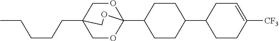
C(CCCC)C12COC(C3CCC(C4CCC([CF3])=CC4)CC3)(OC1)OC2
